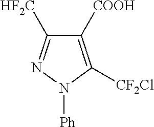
C1([COOH])=C([CF2Cl])N([Ph])N=C1[HF2C]
